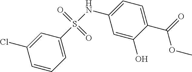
S(NC1=CC=C(C(OC)=O)C(O)=C1)(=O)(=O)C1=CC=CC(Cl)=C1
